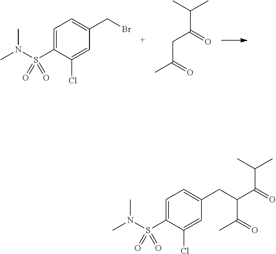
C1=C(S(N(C)C)(=O)=O)C(Cl)=CC(CBr)=C1.CC(=O)CC(C(C)C)=O.C1=C(S(N(C)C)(=O)=O)C(Cl)=CC(CC(C(C)=O)C(C(C)C)=O)=C1
